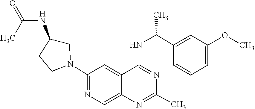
N1=C(NC(C2=CC(OC)=CC=C2)C)C2=CC(N3CC(NC(=O)C)CC3)=NC=C2N=C1C
